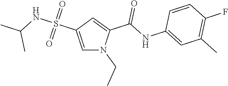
C1=C(S(NC(C)C)(=O)=O)C=C(C(NC2=CC(C)=C(F)C=C2)=O)N1CC
